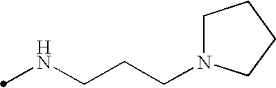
N(CCCN1CCCC1)C
